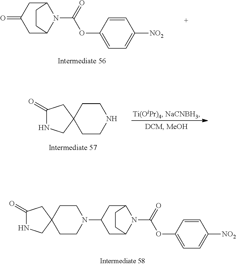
C1C2N(C(OC3=CC=C([NO2])C=C3)=O)C(CC1N1CCC3(CC1)CC(=O)NC3)CC2.C1C2N(C(OC3=CC=C([NO2])C=C3)=O)C(CC1=O)CC2.C1CNCCC12CC(=O)NC2
